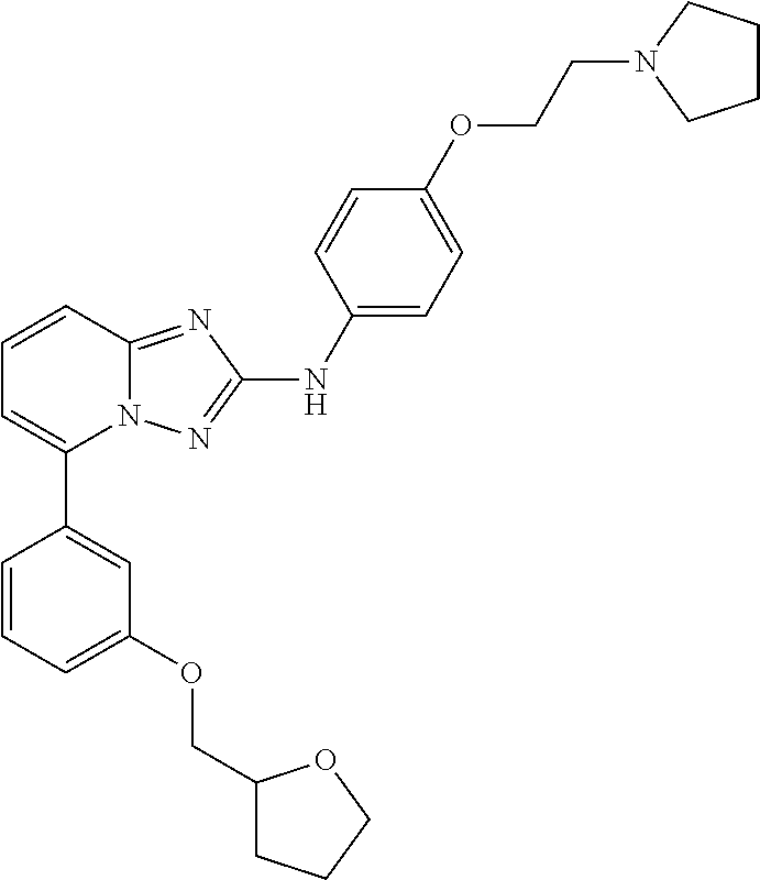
C1=CC2=NC(NC3=CC=C(OCCN4CCCC4)C=C3)=NN2C(C2=CC(OCC3CCCO3)=CC=C2)=C1
